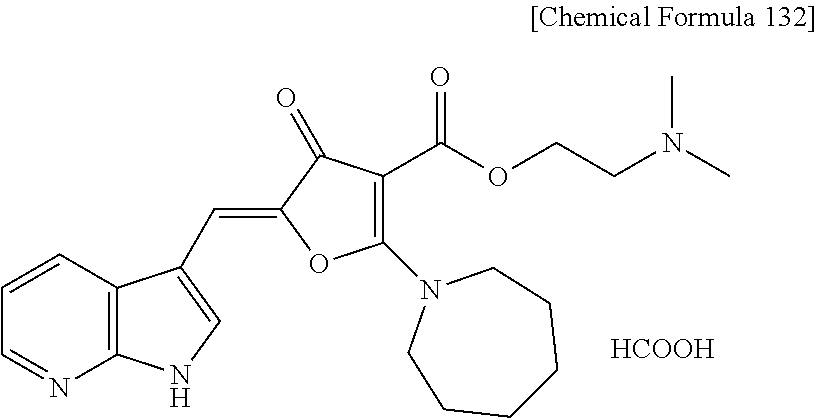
C1=CC2=C(N=C1)NC=C2C=C1OC(N2CCCCCC2)=C(C(OCCN(C)C)=O)C1=O.[HCOOH]
